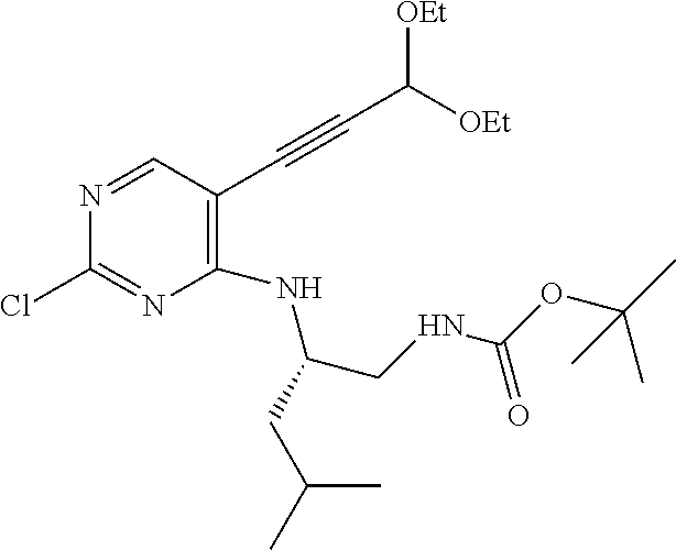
C1(NC(CNC(OC(C)(C)C)=O)CC(C)C)=C(C#CC([OEt])[OEt])C=NC(Cl)=N1
